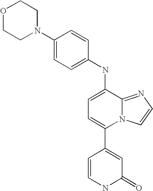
C1(C2=CC(=O)NC=C2)=CC=C(NC2=CC=C(N3CCOCC3)C=C2)C2=NC=CN12
